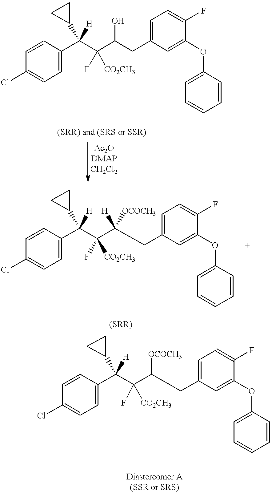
C1=CC(C(C(C(CC2=CC=C(F)C(OC3=CC=CC=C3)=C2)O)(F)[CO2CH3])([H])C2CC2)=CC=C1Cl.C1=CC(C(C(C([H])([OCOCH3])CC2=CC=C(F)C(OC3=CC=CC=C3)=C2)(F)[CO2CH3])([H])C2CC2)=CC=C1Cl.C1=CC(C(C(C(CC2=CC=C(F)C(OC3=CC=CC=C3)=C2)[OCOCH3])(F)[CO2CH3])([H])C2CC2)=CC=C1Cl
